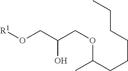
[R1]OCC(COC(C)CCCCCC)O
